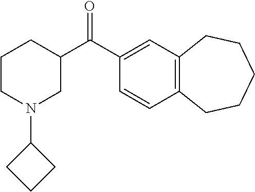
C1CN(C2CCC2)CC(C(C2=CC3=C(C=C2)CCCCC3)=O)C1
